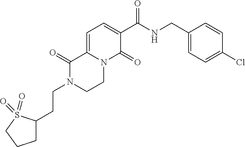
C(N1CCN2C(=CC=C(C(NCC3=CC=C(Cl)C=C3)=O)C2=O)C1=O)CC1CCCS1(=O)=O
